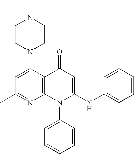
C1(C)=NC2=C(C(N3CCN(C)CC3)=C1)C(=O)C=C(NC1=CC=CC=C1)N2C1=CC=CC=C1
